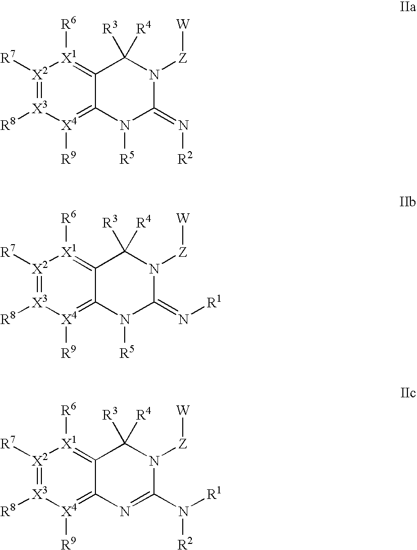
[X2]1([R7])=[X3]([R8])[X4]([R9])=C2C(=[X1]1[R6])C([R3])([R4])N([Z][W])C(=N[R2])N2[R5].[X2]1([R7])=[X3]([R8])[X4]([R9])=C2C(=[X1]1[R6])C([R3])([R4])N([Z][W])C(=N[R1])N2[R5].[X2]1([R7])=[X3]([R8])[X4]([R9])=C2C(=[X1]1[R6])C([R3])([R4])N([Z][W])C(N([R2])[R1])=N2
